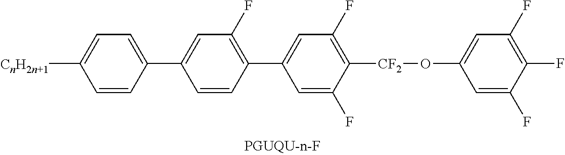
C1([CnH2n+1])=CC=C(C2=CC(F)=C(C3=CC(F)=C([CF2]OC4=CC(F)=C(F)C(F)=C4)C(F)=C3)C=C2)C=C1
